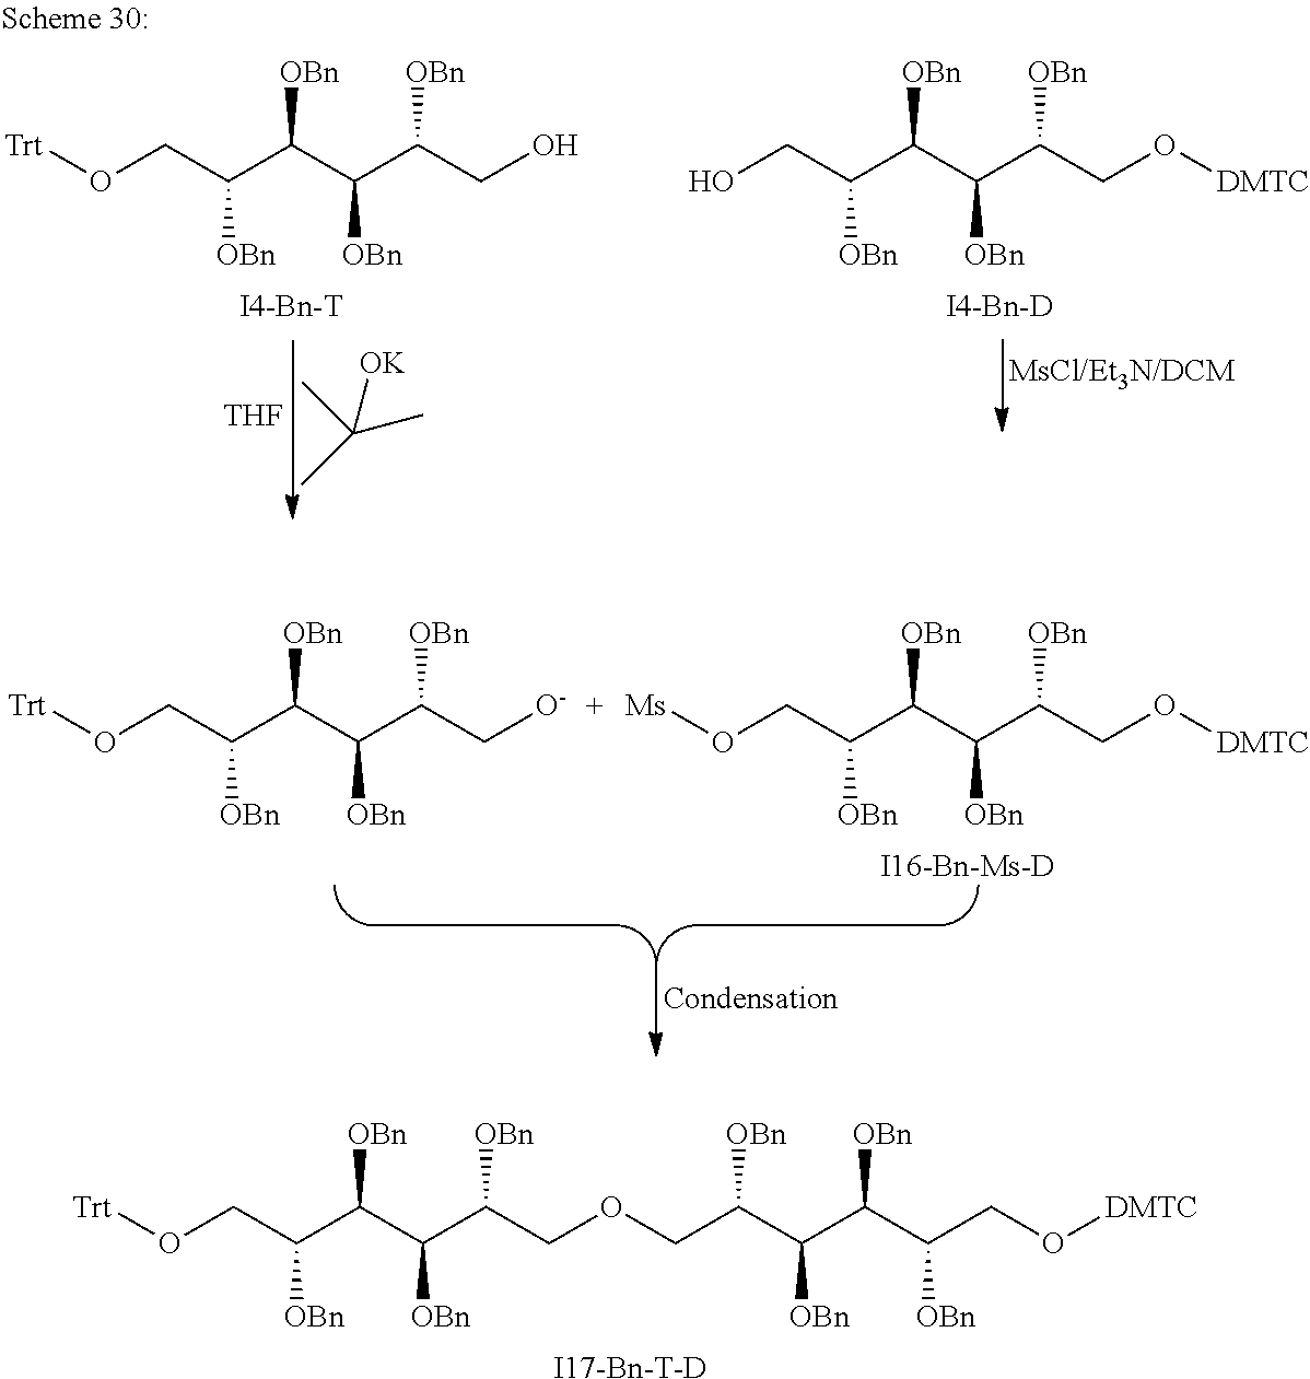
[OBn]C(C(C(C[O-])[OBn])[OBn])C(CO[Trt])[OBn].[OBn]C(C(C(CO[DMTC])[OBn])[OBn])C(CO[Ms])[OBn].[I16-Bn-Ms-D].[I17-Bn-T-D].[OBn]C(C(C(COCC(C(C([OBn])C(CO[DMTC])[OBn])[OBn])[OBn])[OBn])[OBn])C(CO[Trt])[OBn].[OBn]C(C(C(CO)[OBn])[OBn])C(CO[Trt])[OBn].[OBn]C(C(C(CO[DMTC])[OBn])[OBn])C(CO)[OBn].[I4-Bn-T].[I4-Bn-D].CC(C)(C)[OK].[THF]
